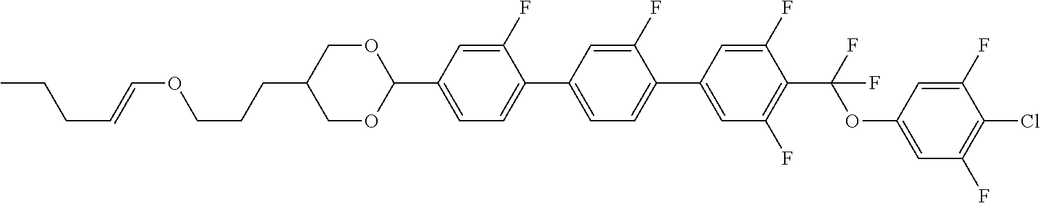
C(CC1COC(C2=CC=C(C3=CC=C(C4=CC(F)=C(C(F)(OC5=CC(F)=C(Cl)C(F)=C5)F)C(F)=C4)C(F)=C3)C(F)=C2)OC1)COC=CCCC
